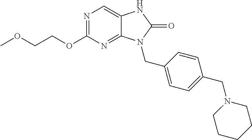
N1=C(OCCOC)N=C2C(=C1)NC(=O)N2CC1=CC=C(CN2CCCCC2)C=C1
